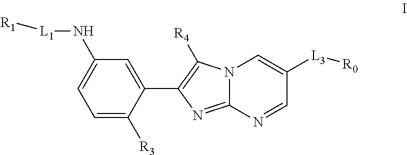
C1=C([R3])C(C2=C([R4])N3C(=N2)N=CC([L3][R0])=C3)=CC(N[L1][R1])=C1
